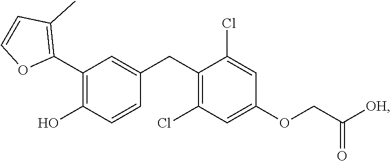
C1(C2=C(O)C=CC(CC3=C(Cl)C=C(OCC([OH])=O)C=C3Cl)=C2)=C(C)C=CO1
